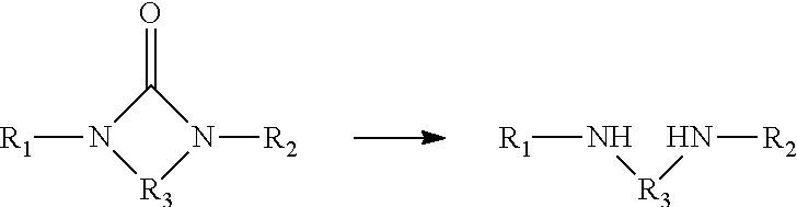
C1(=O)N([R1])[R3]N1[R2].N([R3]N[R2])[R1]
